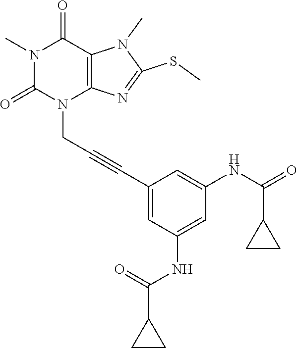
N1(C)C(=O)N(CC#CC2=CC(NC(C3CC3)=O)=CC(NC(C3CC3)=O)=C2)C2=C(C1=O)N(C)C(SC)=N2
